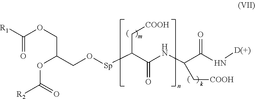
[R1]C(OCC(CO[Sp]C(C(NC(C(N[D(+)])=O)C[COOH])=O)C[COOH])OC([R2])=O)=O
